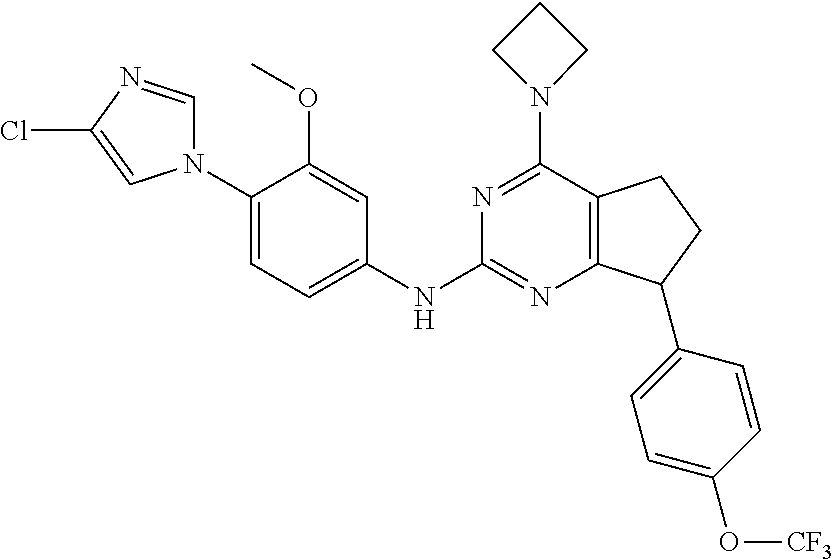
C1(N2C=NC(Cl)=C2)=CC=C(NC2=NC3=C(C(N4CCC4)=N2)CCC3C2=CC=C(O[CF3])C=C2)C=C1OC
